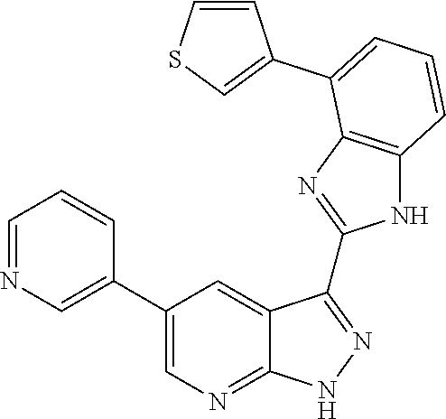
C1=CSC=C1C1=CC=CC2=C1N=C(C1=NNC3=NC=C(C4=CN=CC=C4)C=C31)N2
